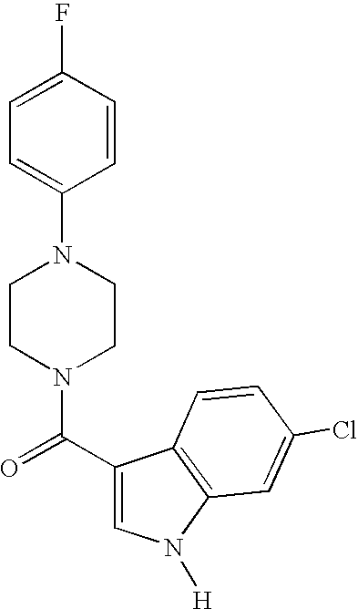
C(=O)(N1CCN(C2=CC=C(F)C=C2)CC1)C1=CN([H])C2=C1C=CC(Cl)=C2
